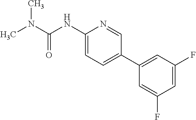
CN(C)C(=O)NC1=CC=C(C2=CC(F)=CC(F)=C2)C=N1
